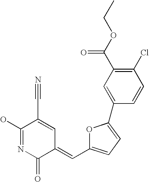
C1(O)=NC(=O)C(=CC2=CC=C(C3=CC(C(OCC)=O)=C(Cl)C=C3)O2)C=C1C#N
